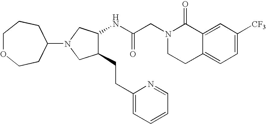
C12=CC([CF3])=CC=C1CCN(CC(NC1C(CCC3=CC=CC=N3)CN(C3CCOCCC3)C1)=O)C2=O
